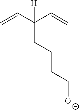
C=CC(C=C)([H])CCCC[O-]
